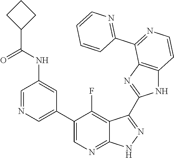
C1=NC=C(C2=CN=C3C(=C2F)C(C2=NC4=C(N2)C=CN=C4C2=NC=CC=C2)=N[N H]3)C=C1NC(C1CCC1)=O
